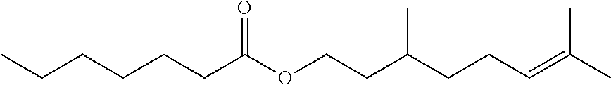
CCCCCCC(OCCC(CCC=C(C)C)C)=O
